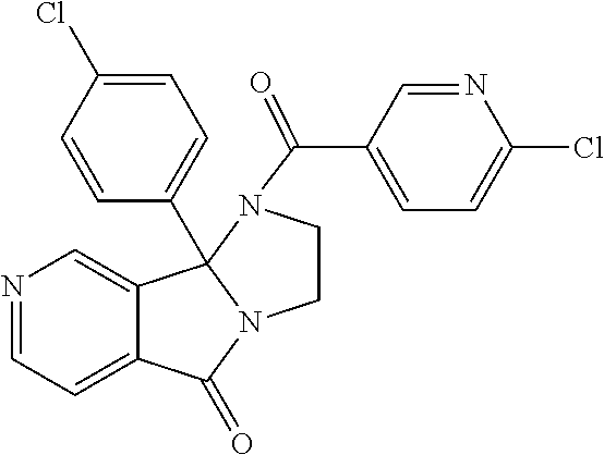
N1=CC=C2C(=C1)C1(C3=CC=C(Cl)C=C3)N(C2=O)CCN1C(C1=CC=C(Cl)N=C1)=O
